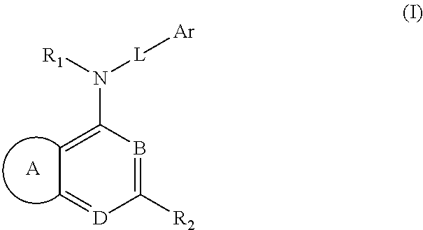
C1([R2])=BC(N([R1])[L][Ar])=CC=[D]1.[A]
